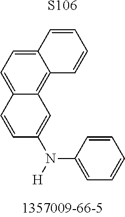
[S106].C12=CC=C3C(=C1C=C(N([H])C1=CC=CC=C1)C=C2)C=CC=C3
